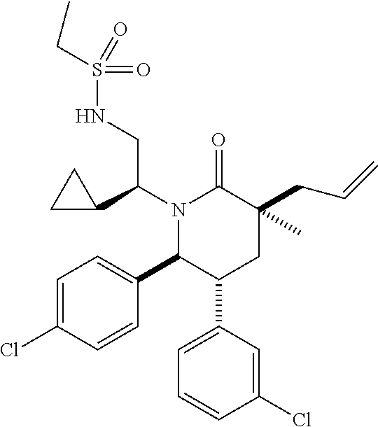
C1=C(C2CC(C)(CC=C)C(=O)N(C(CNS(=O)(=O)CC)C3CC3)C2C2=CC=C(Cl)C=C2)C=C(Cl)C=C1
